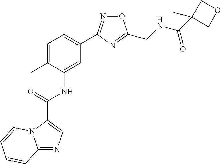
C12=NC=C(C(=O)NC3=CC(C4=NOC(CNC(C5(C)COC5)=O)=N4)=CC=C3C)N1C=CC=C2
